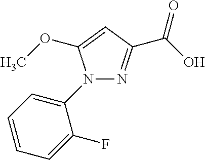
N1=C(C(O)=O)C=C(OC)N1C1=CC=CC=C1F
